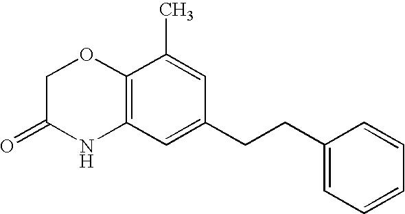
C12=C(C=C(CCC3=CC=CC=C3)C=C1C)NC(=O)CO2
